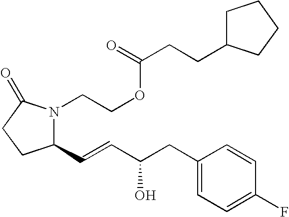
C1(C=CC(CC2=CC=C(F)C=C2)O)N(CCOC(CCC2CCCC2)=O)C(=O)CC1
